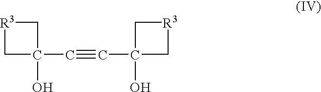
C1(C#CC2(O)C[R3]C2)(O)C[R3]C1
